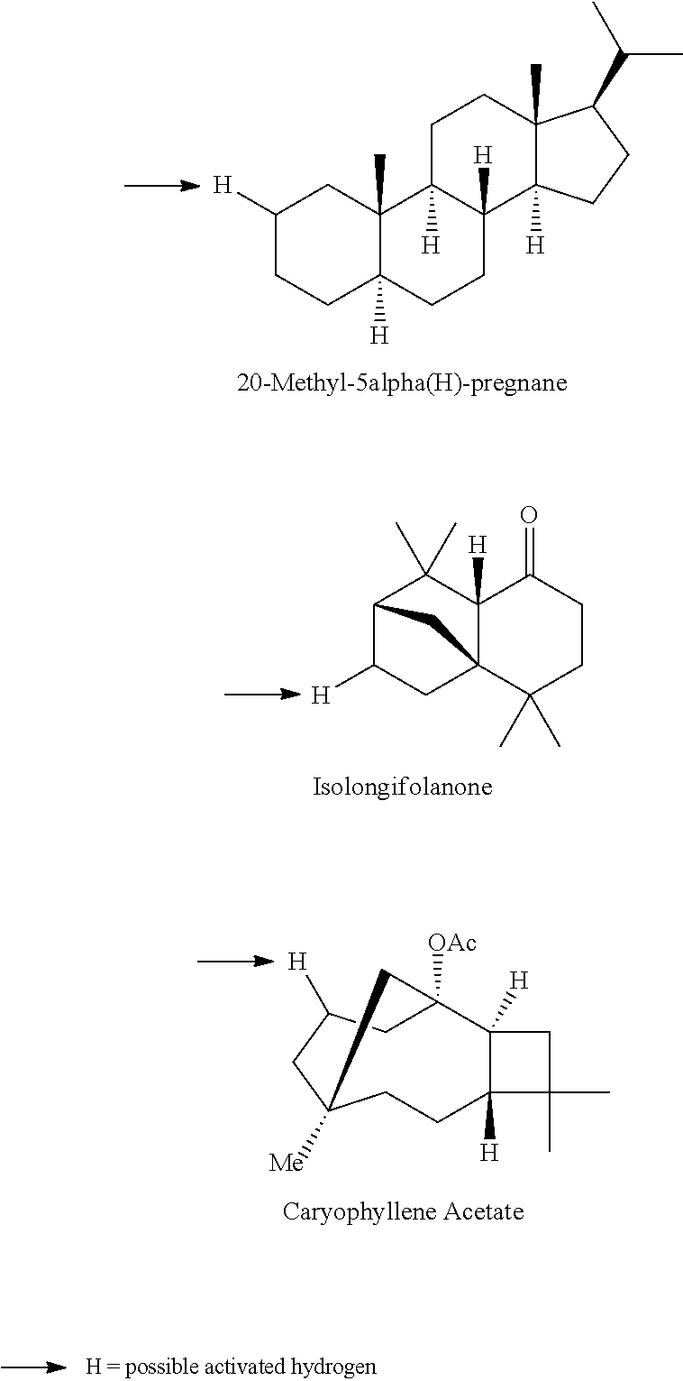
C1([H])CCC2([H])C(C)(C1)C1([H])C([H])(CC2)C2([H])C(C)(CC1)C(C(C)C)CC2.C12C([H])CC3(C([H])(C1(C)C)C(=O)CCC3(C)C)C2.C1C2([Me])CC([H])CC([OAc])(C3([H])C([H])(C1)C(C)(C)C3)C2
